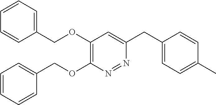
C1(OCC2=CC=CC=C2)=C(OCC2=CC=CC=C2)C=C(CC2=CC=C(C)C=C2)N=N1
